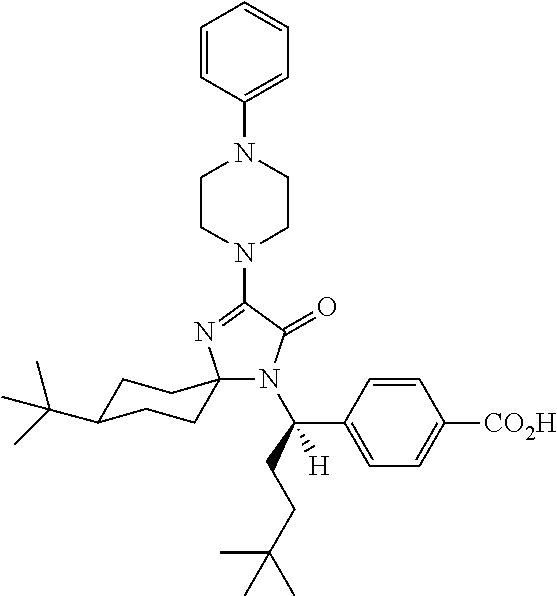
C1(N2CCN(C3=CC=CC=C3)CC2)=NC2(N(C(CCC(C)(C)C)(C3=CC=C([CO2H])C=C3)[H])C1=O)CCC(C(C)(C)C)CC2
